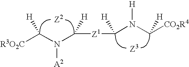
[R3O2C]C(N(C([Z1]C(N(C([CO2R4])[H])[H])[H])[H])[A2])[H].[Z2].[Z3]
